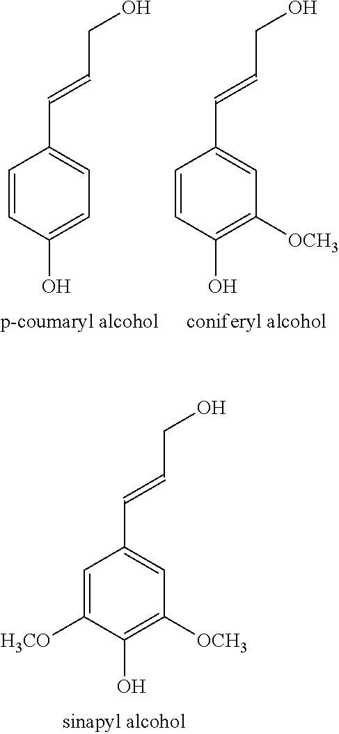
C1=CC(O)=CC=C1C=CCO.C1=CC(O)=C([OCH3])C=C1C=CCO.C1=C([H3CO])C(O)=C([OCH3])C=C1C=CCO
